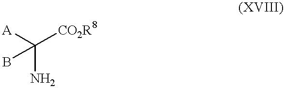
C(N)([CO2R8])([A])B
